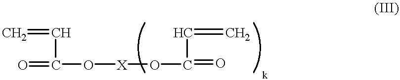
O=C(O[X]OC(=O)C=C)C=C
